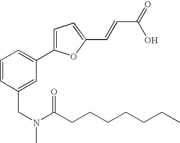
C1=CC(CN(C(CCCCCCC)=O)C)=CC(C2=CC=C(C=CC(=O)O)O2)=C1
